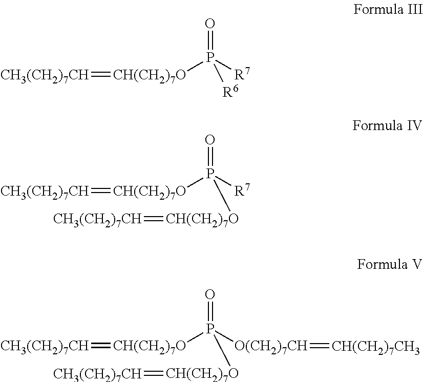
[CH3(CH2)7CH]=[CH(CH2)7O]P([R7])(=O)[R6].[CH3(CH2)7CH]=[CH(CH2)7O]P([R7])(=O)[CH(CH2)7O]=[CH3(CH2)7CH].[CH3(CH2)7CH]=[CH(CH2)7O]P([O(CH2)7CH]=[CH(CH2)7CH3])(=O)[CH(CH2)7O]=[CH3(CH2)7CH]
